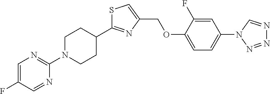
S1C(C2CCN(C3=NC=C(F)C=N3)CC2)=NC(COC2=CC=C(N3C=NN=N3)C=C2F)=C1
